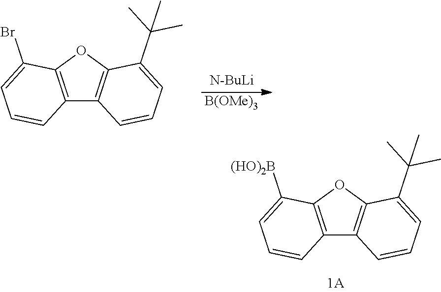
C12=C(OC3=C1C=CC=C3C(C)(C)C)C([(HO)2B])=CC=C2.[B(OMe)3].C12=C(OC3=C1C=CC=C3C(C)(C)C)C(Br)=CC=C2
